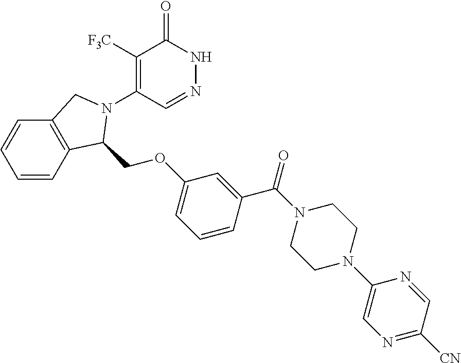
C1([F3C])=C(N2C(COC3=CC=CC(C(=O)N4CCN(C5=CN=C([CN])C=N5)CC4)=C3)C3=C(C=CC=C3)C2)C=NNC1=O
